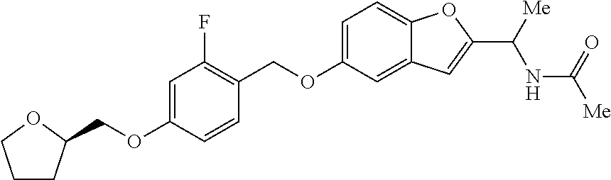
C1(COC2=CC=C3C(=C2)C=C(C([Me])NC([Me])=O)O3)=C(F)C=C(OCC2CCCO2)C=C1
